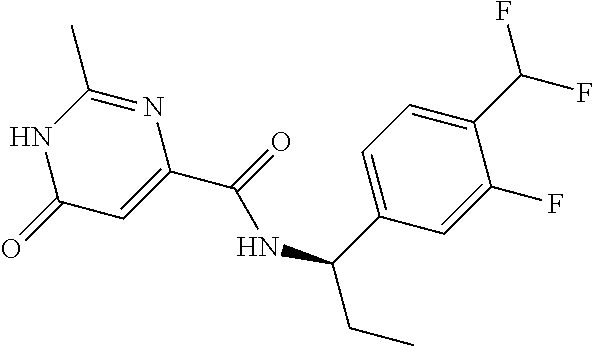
N1C(=O)C=C(C(=O)NC(C2=CC=C(C(F)F)C(F)=C2)CC)N=C1C
